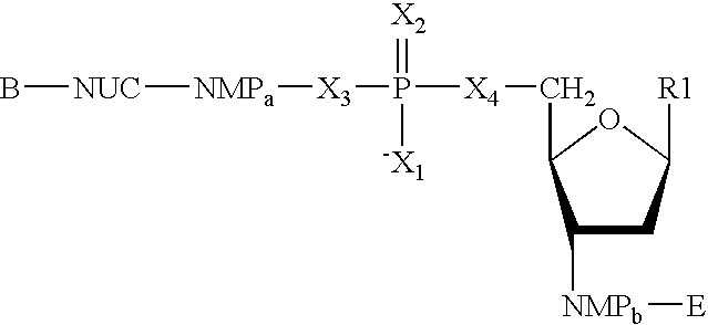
B[NUC][NMPa][X3]P(=[X2])([-X1])[X4]CC1OC([R1])CC1[NMPb][E]
